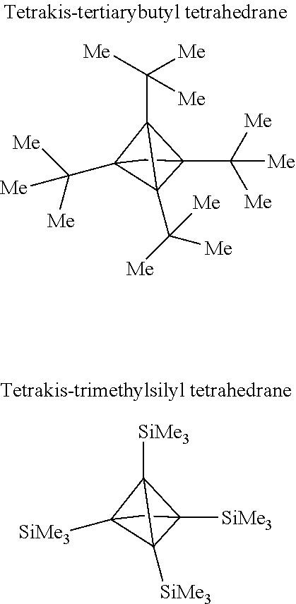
C12(C([Me])([Me])[Me])CC3(C([Me])([Me])[Me])C1(C([Me])([Me])[Me])C23C([Me])([Me])[Me].C12([SiMe3])CC3([SiMe3])C1([SiMe3])C23[SiMe3]
